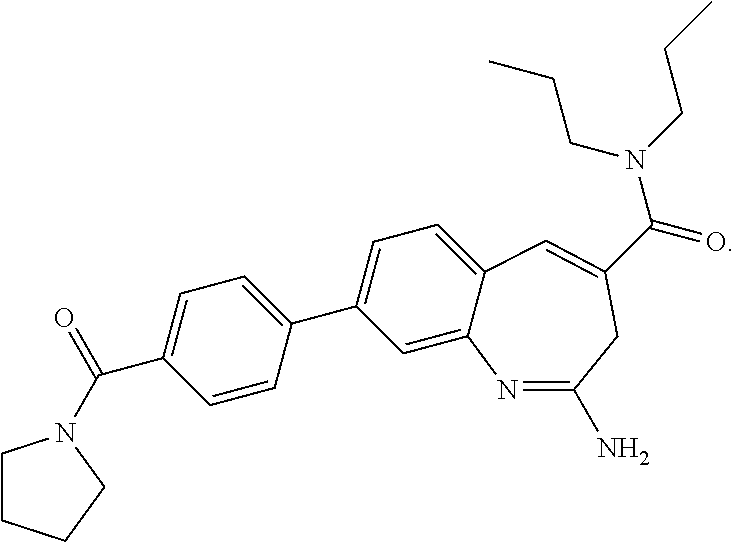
C1CCCN1C(=O)C1=CC=C(C2=CC=C3C(=C2)N=C(N)CC(C(N(CCC)CCC)=O)=C3)C=C1
